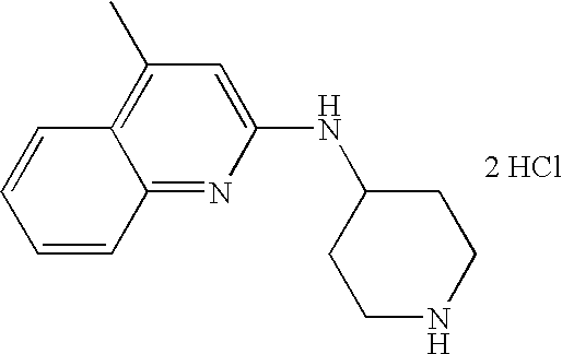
C12=NC(NC3CCNCC3)=CC(C)=C1C=CC=C2.[2 HCl]
